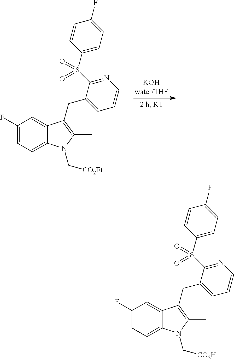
C1(F)=CC=C2C(=C1)C(CC1=CC=CN=C1S(C1=CC=C(F)C=C1)(=O)=O)=C(C)N2C[CO2Et].C1(F)=CC=C2C(=C1)C(CC1=CC=CN=C1S(C1=CC=C(F)C=C1)(=O)=O)=C(C)N2C[CO2H]
